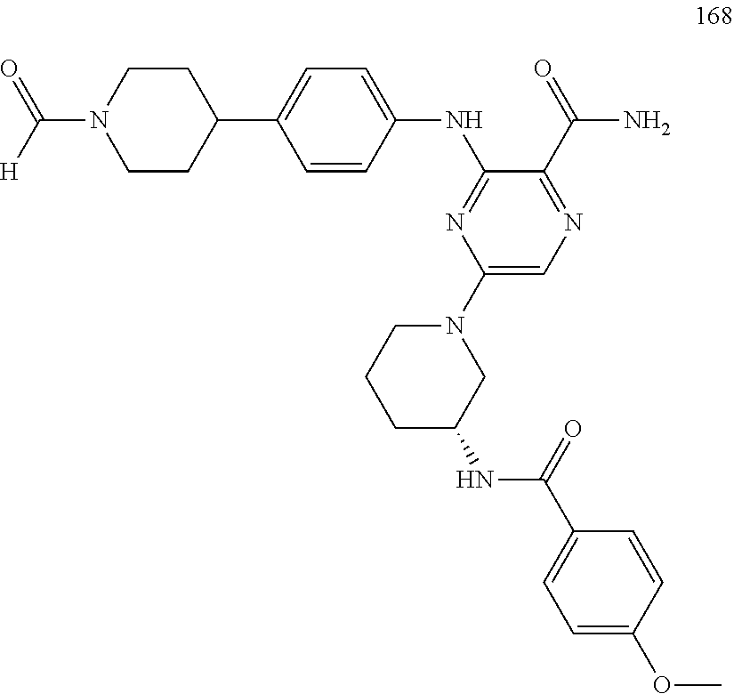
C(N1CCC(C2=CC=C(NC3=NC(N4CC(NC(C5=CC=C(OC)C=C5)=O)CCC4)=CN=C3C(=O)N)C=C2)CC1)([H])=O
